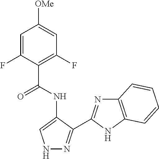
C1(C(NC2=CNN=C2C2=NC3=C(N2)C=CC=C3)=O)=C(F)C=C([OMe])C=C1F
